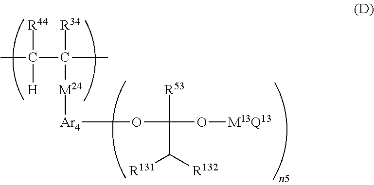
CC([H])([R44])C([R34])([M24][Ar4]OC([R53])(O[M13Q13])C([R132])[R131])C
